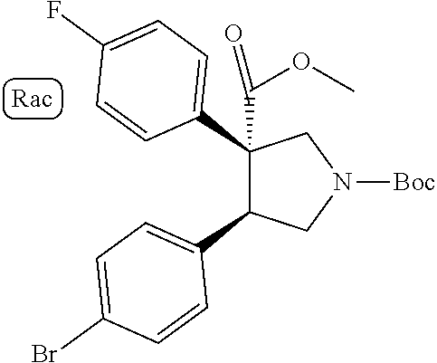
C1(C2=CC=C(F)C=C2)(C(OC)=O)C(C2=CC=C(Br)C=C2)CN([Boc])C1
